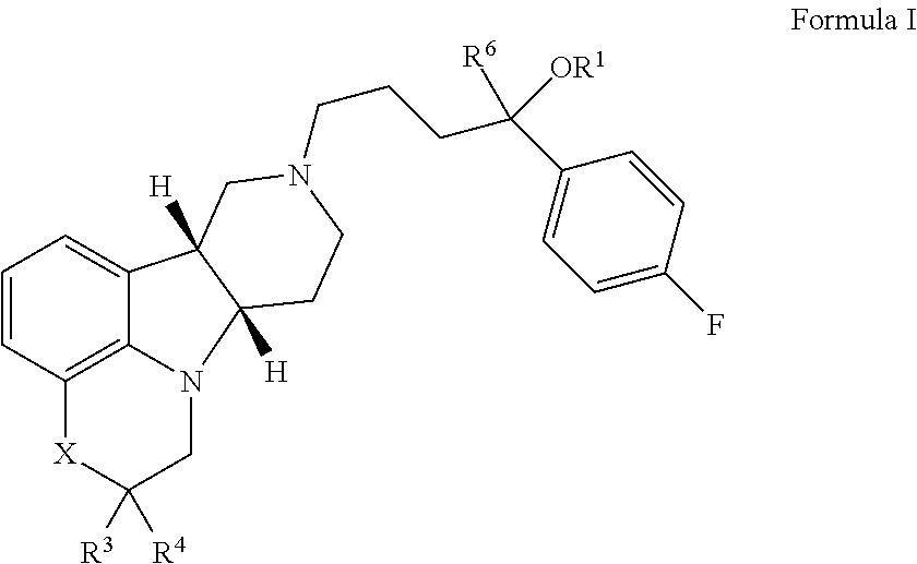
C1=CC2=C3N(CC([R3])([R4])[X]2)C2([H])C([H])(C3=C1)CN(CCCC(C1=CC=C(F)C=C1)([OR1])[R6])CC2
